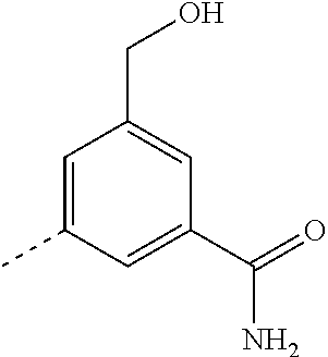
C1=C(C)C=C(C(=O)N)C=C1CO
